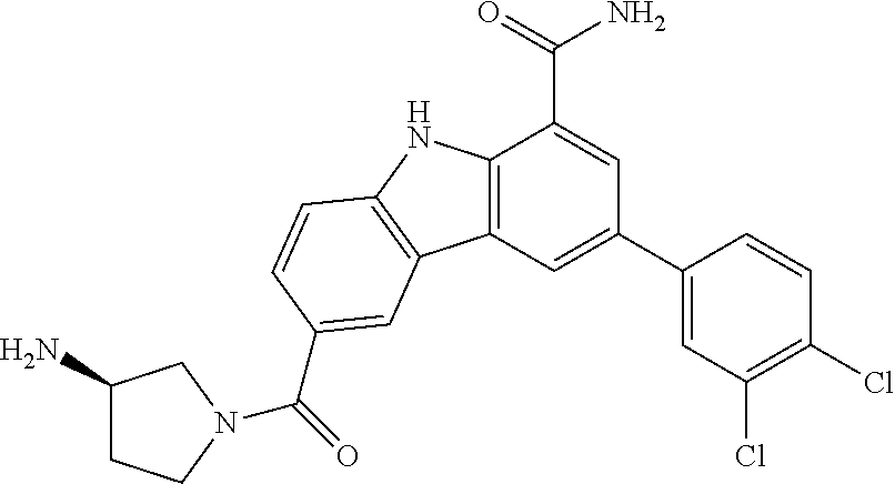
C12=C(C=C(C3=CC(Cl)=C(Cl)C=C3)C=C1C(=O)N)C1=C(N2)C=CC(C(=O)N2CCC(N)C2)=C1
